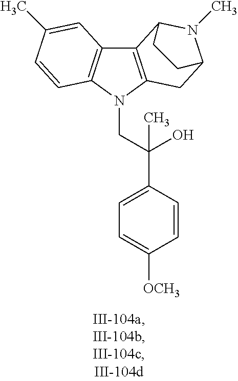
C12=C(N(CC(C3=CC=C([OCH3])C=C3)(O)C)C3=C1C=C(C)C=C3)CC1N(C)C2CC1
